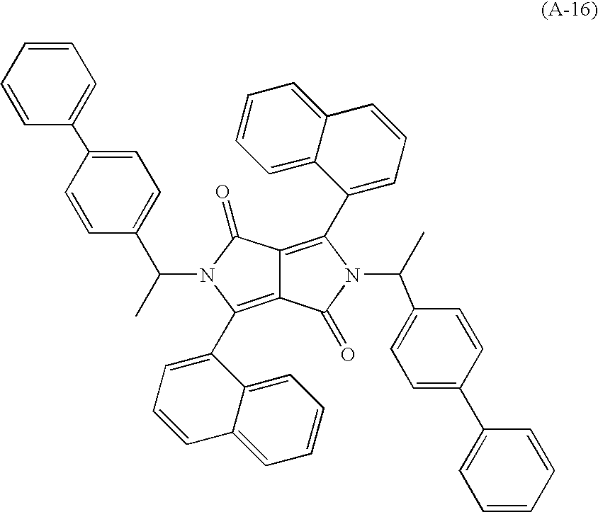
C12=C(C3=CC=CC4=CC=CC=C34)N(C(C3=CC=C(C4=CC=CC=C4)C=C3)C)C(=O)C1=C(C1=CC=CC3=CC=CC=C13)N(C(C1=CC=C(C3=CC=CC=C3)C=C1)C)C2=O
